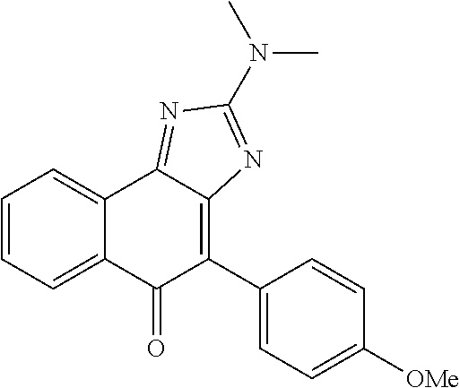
C1(N(C)C)=NC2=C(C3=CC=C([OMe])C=C3)C(=O)C3=CC=CC=C3C2=N1
